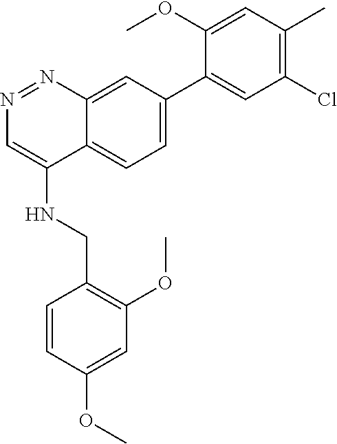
C1=C(C2=CC(Cl)=C(C)C=C2OC)C=C2C(=C1)C(NCC1=C(OC)C=C(OC)C=C1)=CN=N2
